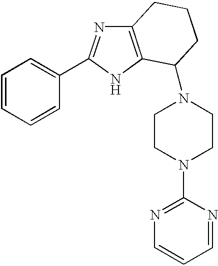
C1=CC=CC=C1C1=NC2=C(N1)C(N1CCN(C3=NC=CC=N3)CC1)CCC2
